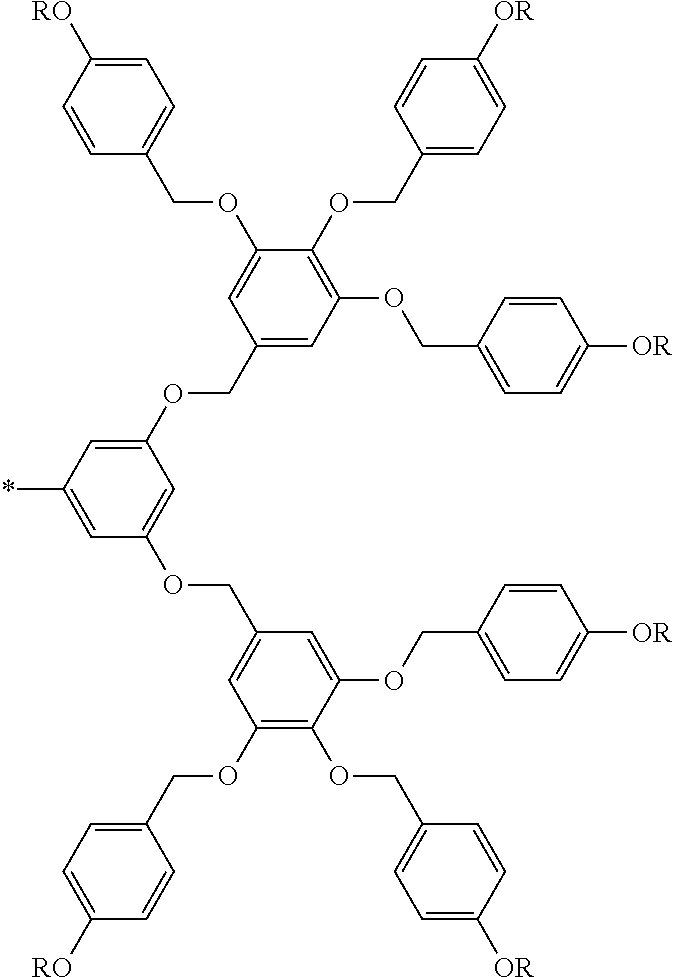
C1(COC2=CC(*)=CC(OCC3=CC(OCC4=CC=C([RO])C=C4)=C(OCC4=CC=C([OR])C=C4)C(OCC4=CC=C([OR])C=C4)=C3)=C2)=CC(OCC2=CC=C([OR])C=C2)=C(OCC2=CC=C([OR])C=C2)C(OCC2=CC=C([RO])C=C2)=C1
